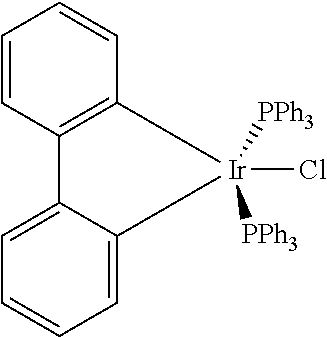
C1=CC2=C(C=C1)C1=CC=CC=C1[Ir]2(Cl)([PPh3])[PPh3]
